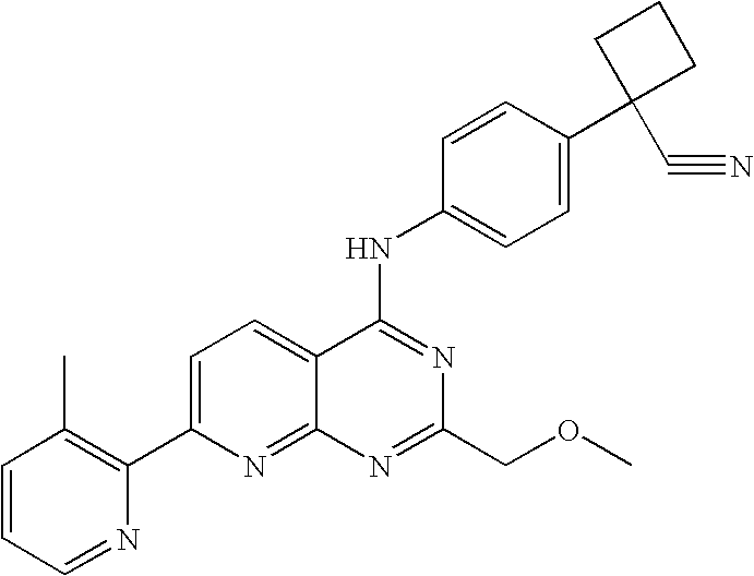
C1=CC=NC(C2=CC=C3C(=N2)N=C(COC)N=C3NC2=CC=C(C3(C#N)CCC3)C=C2)=C1C
